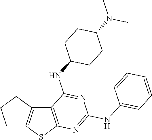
C12=C(SC3=C1C(NC1CCC(N(C)C)CC1)=NC(NC1=CC=CC=C1)=N3)CCC2
